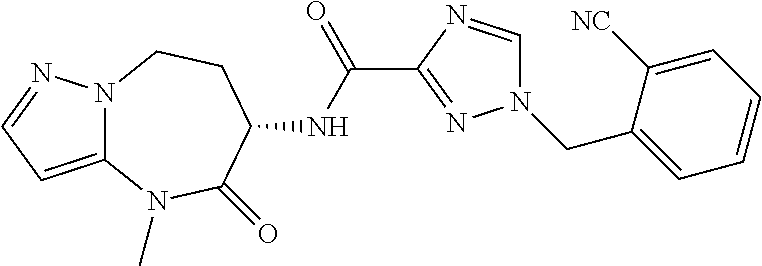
N12C(=CC=N1)N(C)C(=O)C(NC(C1=NN(CC3=CC=CC=C3[NC])C=N1)=O)CC2
